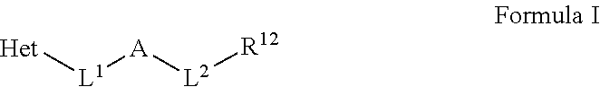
[Het][L1][A][L2][R12]
